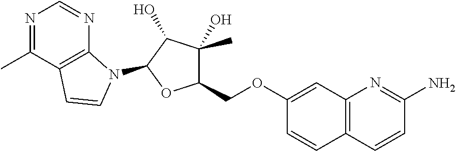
N1=C(C)C2=C(N=C1)N(C1C(O)C(O)(C)C(COC3=CC4=C(C=C3)C=CC(N)=N4)O1)C=C2
